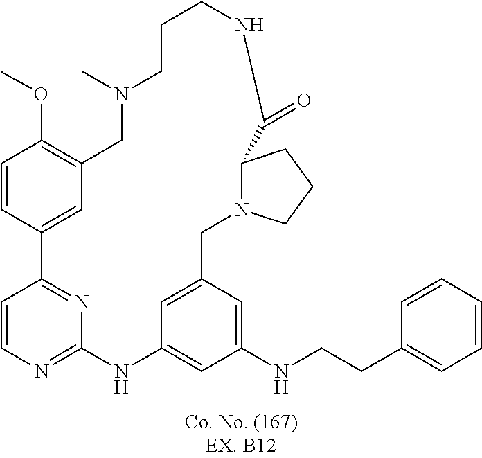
C1=CC2=NC(=N1)NC1=CC(NCCC3=CC=CC=C3)=CC(=C1)CN1C(CCC1)C(=O)NCCCN(C)CC1=C(OC)C=CC2=C1
